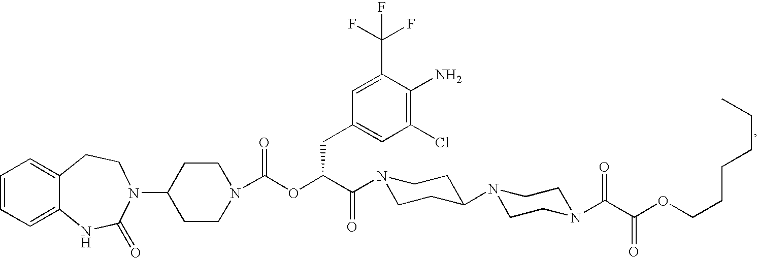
C1=CC=C2C(=C1)CCN(C1CCN(C(OC(C(=O)N3CCC(N4CCN(C(C(OCCCCCC)=O)=O)CC4)CC3)CC3=CC(Cl)=C(N)C(C(F)(F)F)=C3)=O)CC1)C(=O)N2
